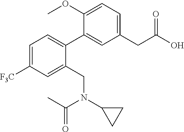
C1=C([F3C])C=C(CN(C2CC2)C(C)=O)C(C2=CC(CC(=O)O)=CC=C2OC)=C1
